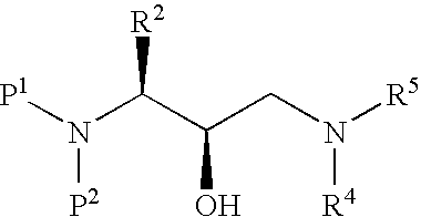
N(C(C(CN([R5])[R4])O)[R2])([P1])[P2]
